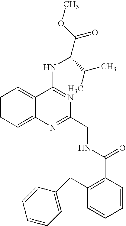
C1=CC=C2C(=C1)C(NC(C(=O)OC)C(C)C)=NC(CNC(=O)C1=C(CC3=CC=CC=C3)C=CC=C1)=N2
